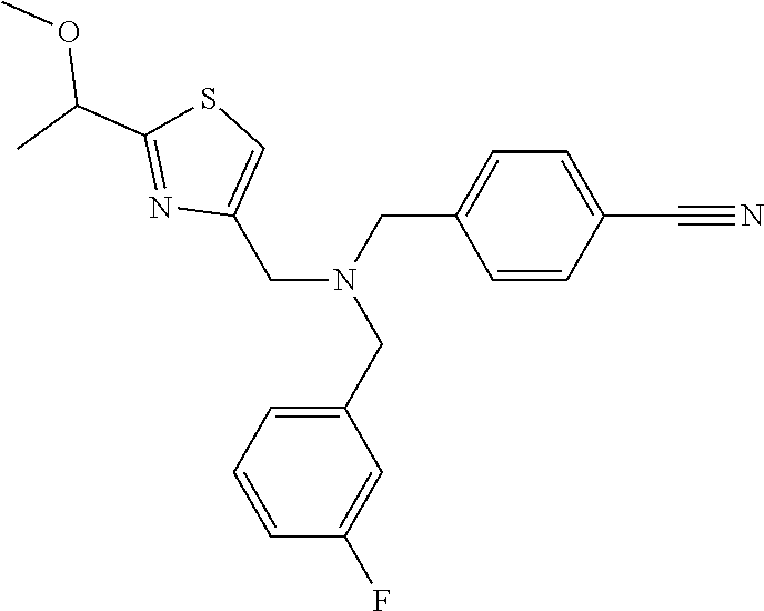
C1(CN(CC2=CC=CC(F)=C2)CC2=CC=C(C#N)C=C2)=CSC(C(C)OC)=N1
